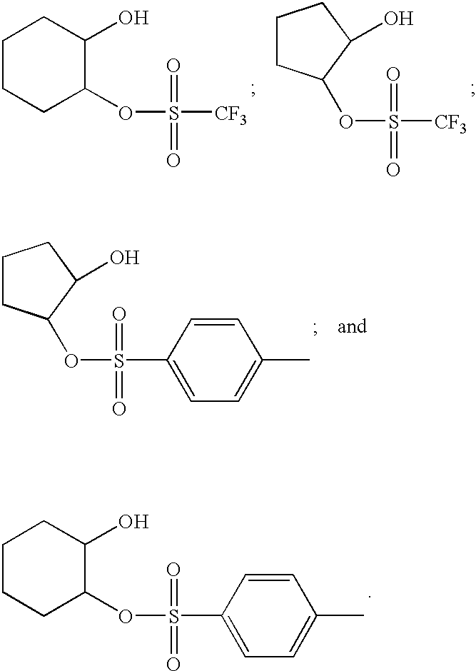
C1CCC(OS([CF3])(=O)=O)C(O)C1.S([CF3])(=O)(=O)OC1CCCC1O.S(C1=CC=C(C)C=C1)(=O)(=O)OC1CCCC1O.S(C1=CC=C(C)C=C1)(=O)(=O)OC1C(O)CCCC1
